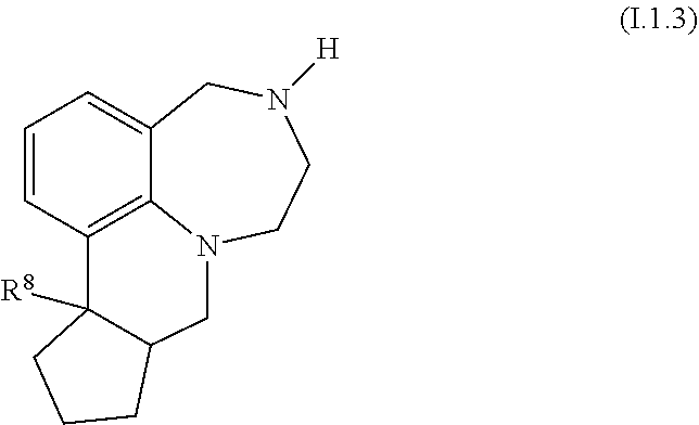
C1=CC2=C3C(=C1)CN([H])CCN3CC1C2([R8])CCC1
